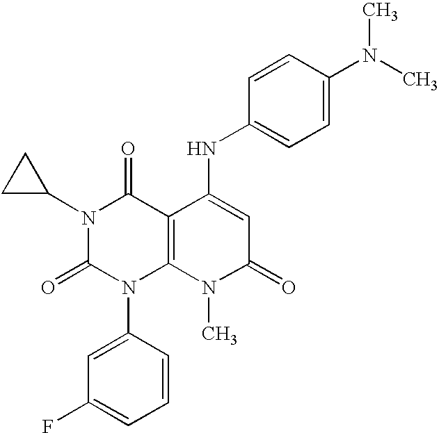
N1(C2CC2)C(=O)N(C2=CC(F)=CC=C2)C2=C(C1=O)C(NC1=CC=C(N(C)C)C=C1)=CC(=O)N2C
